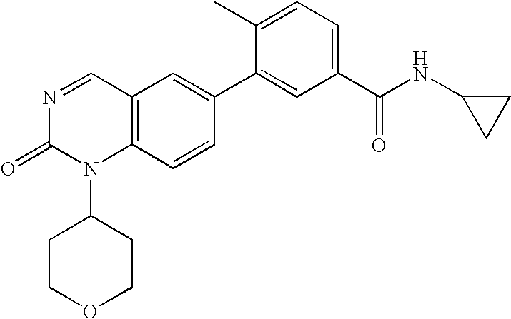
C12=C(C=CC(C3=CC(C(NC4CC4)=O)=CC=C3C)=C1)N(C1CCOCC1)C(=O)N=C2
